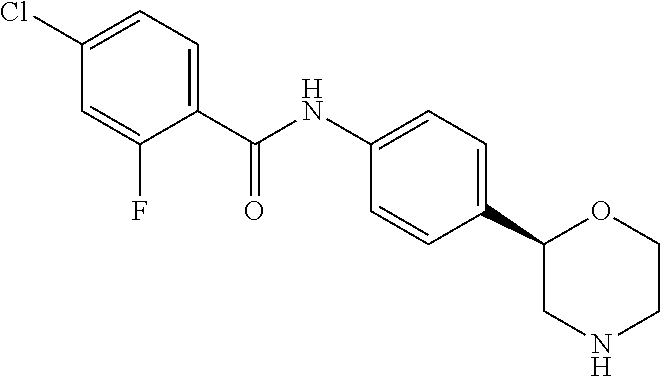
C1=C(F)C(C(NC2=CC=C(C3CNCCO3)C=C2)=O)=CC=C1Cl
